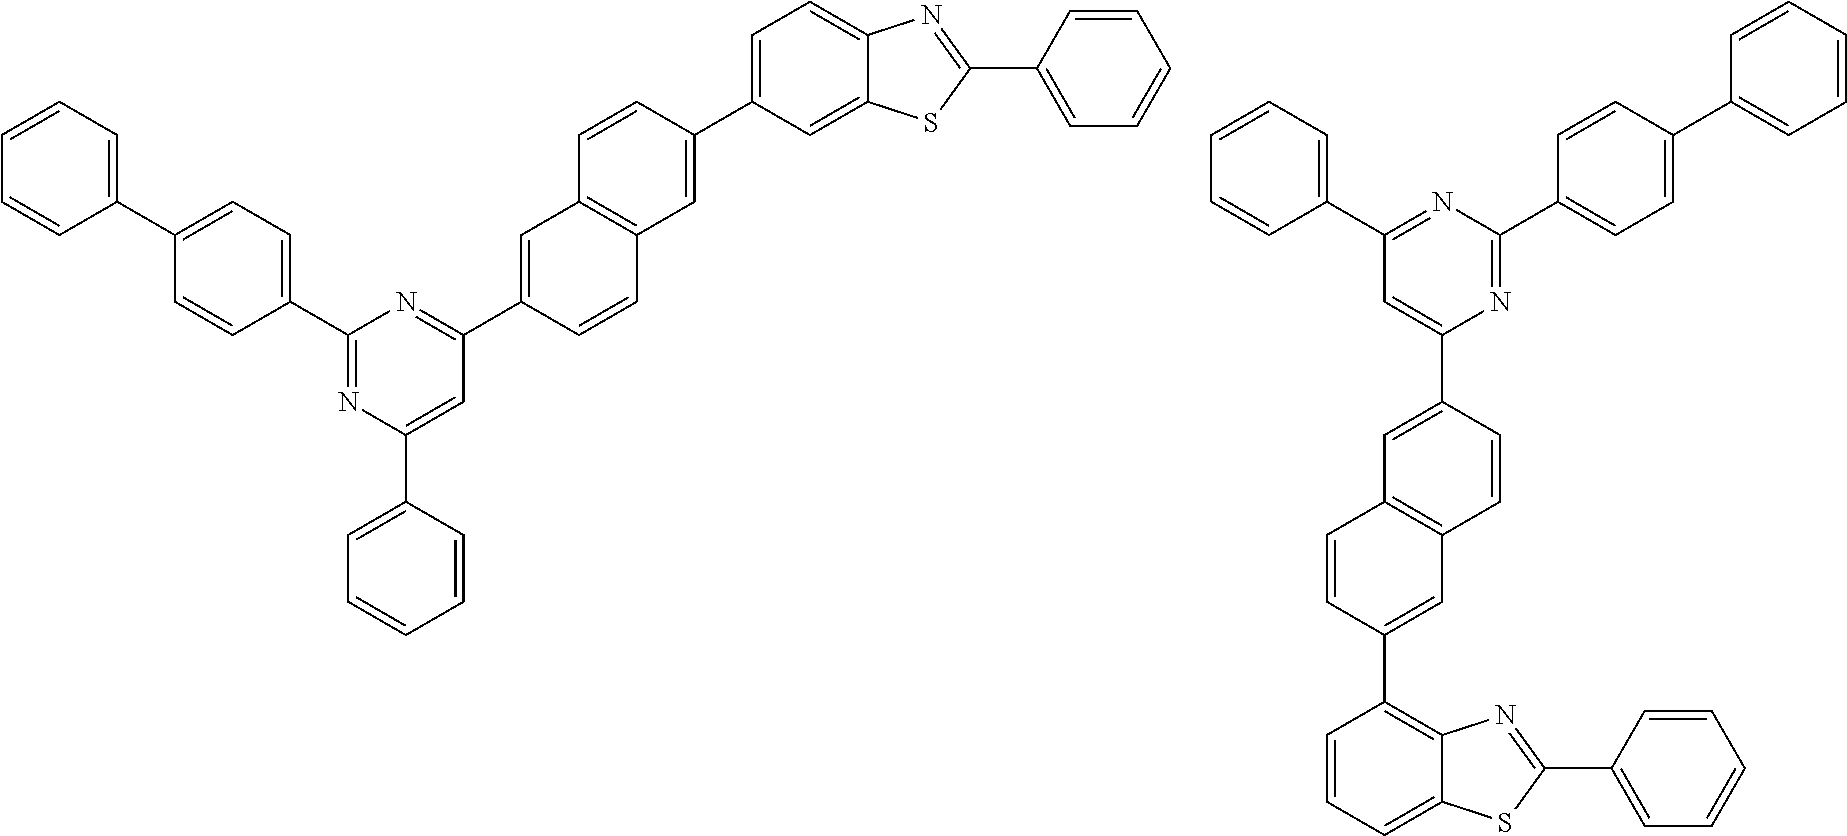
C1=C(C2=CC3=C(C=C2)C=C(C2=NC(C4=CC=C(C5=CC=CC=C5)C=C4)=NC(C4=CC=CC=C4)=C2)C=C3)C=C2C(=C1)N=C(C1=CC=CC=C1)S2.C1=CC=C2C(=C1C1=CC3=C(C=C1)C=C(C1=CC(C4=CC=CC=C4)=NC(C4=CC=C(C5=CC=CC=C5)C=C4)=N1)C=C3)N=C(C1=CC=CC=C1)S2
